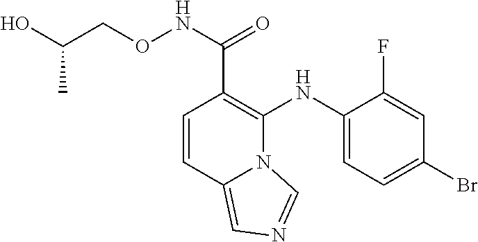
C1(NC2=C(C(NOCC(O)C)=O)C=CC3=CN=CN23)=CC=C(Br)C=C1F
